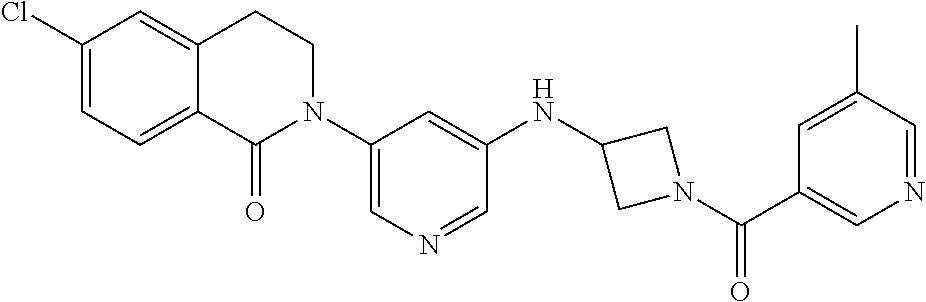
C1(Cl)=CC=C2C(=C1)CCN(C1=CN=CC(NC3CN(C(C4=CN=CC(C)=C4)=O)C3)=C1)C2=O
